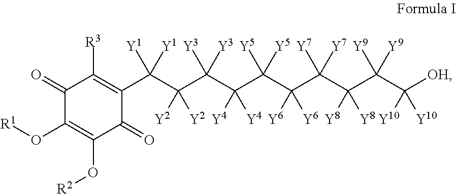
C1(=O)C(O[R1])=C(O[R2])C(=O)C(C(C(C(C(C(C(C(C(C(C([OH])([Y10])[Y10])([Y9])[Y9])([Y8])[Y8])([Y7])[Y7])([Y6])[Y6])([Y5])[Y5])([Y4])[Y4])([Y3])[Y3])([Y2])[Y2])([Y1])[Y1])=C1[R3]
